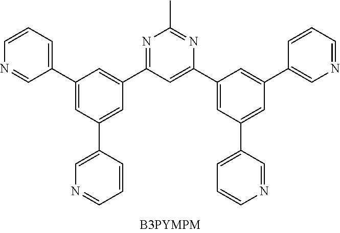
C1=CC=C(C2=CC(C3=CN=CC=C3)=CC(C3=NC(C)=NC(C4=CC(C5=CC=CN=C5)=CC(C5=CN=CC=C5)=C4)=C3)=C2)C=N1
